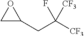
C1C(CC([CF3])(F)[CF3])O1
